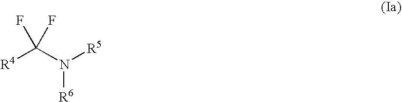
[R4]C(N([R5])[R6])(F)F
